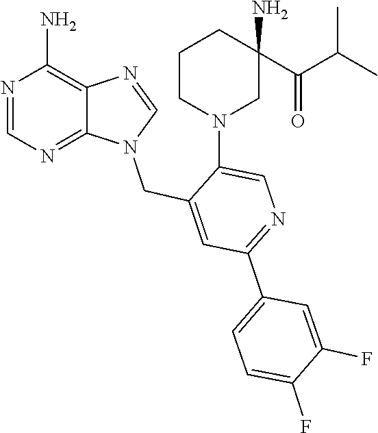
N1(CC2=CC(C3=CC=C(F)C(F)=C3)=NC=C2N2CC(N)(C(=O)C(C)C)CCC2)C=NC2=C(N)N=CN=C12
